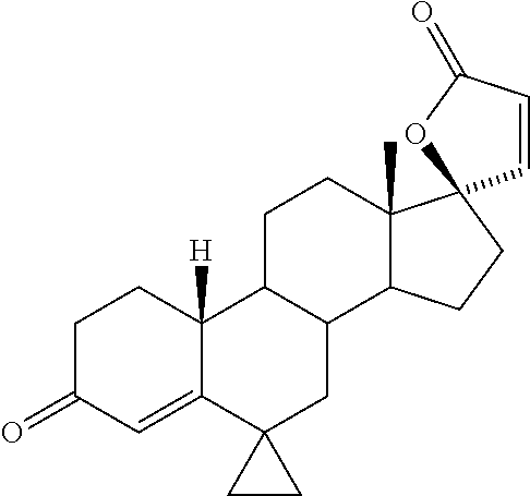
C1C(=O)C=C2C([H])(C1)C1C(CC23CC3)C2C(C)(CC1)C1(CC2)C=CC(=O)O1
